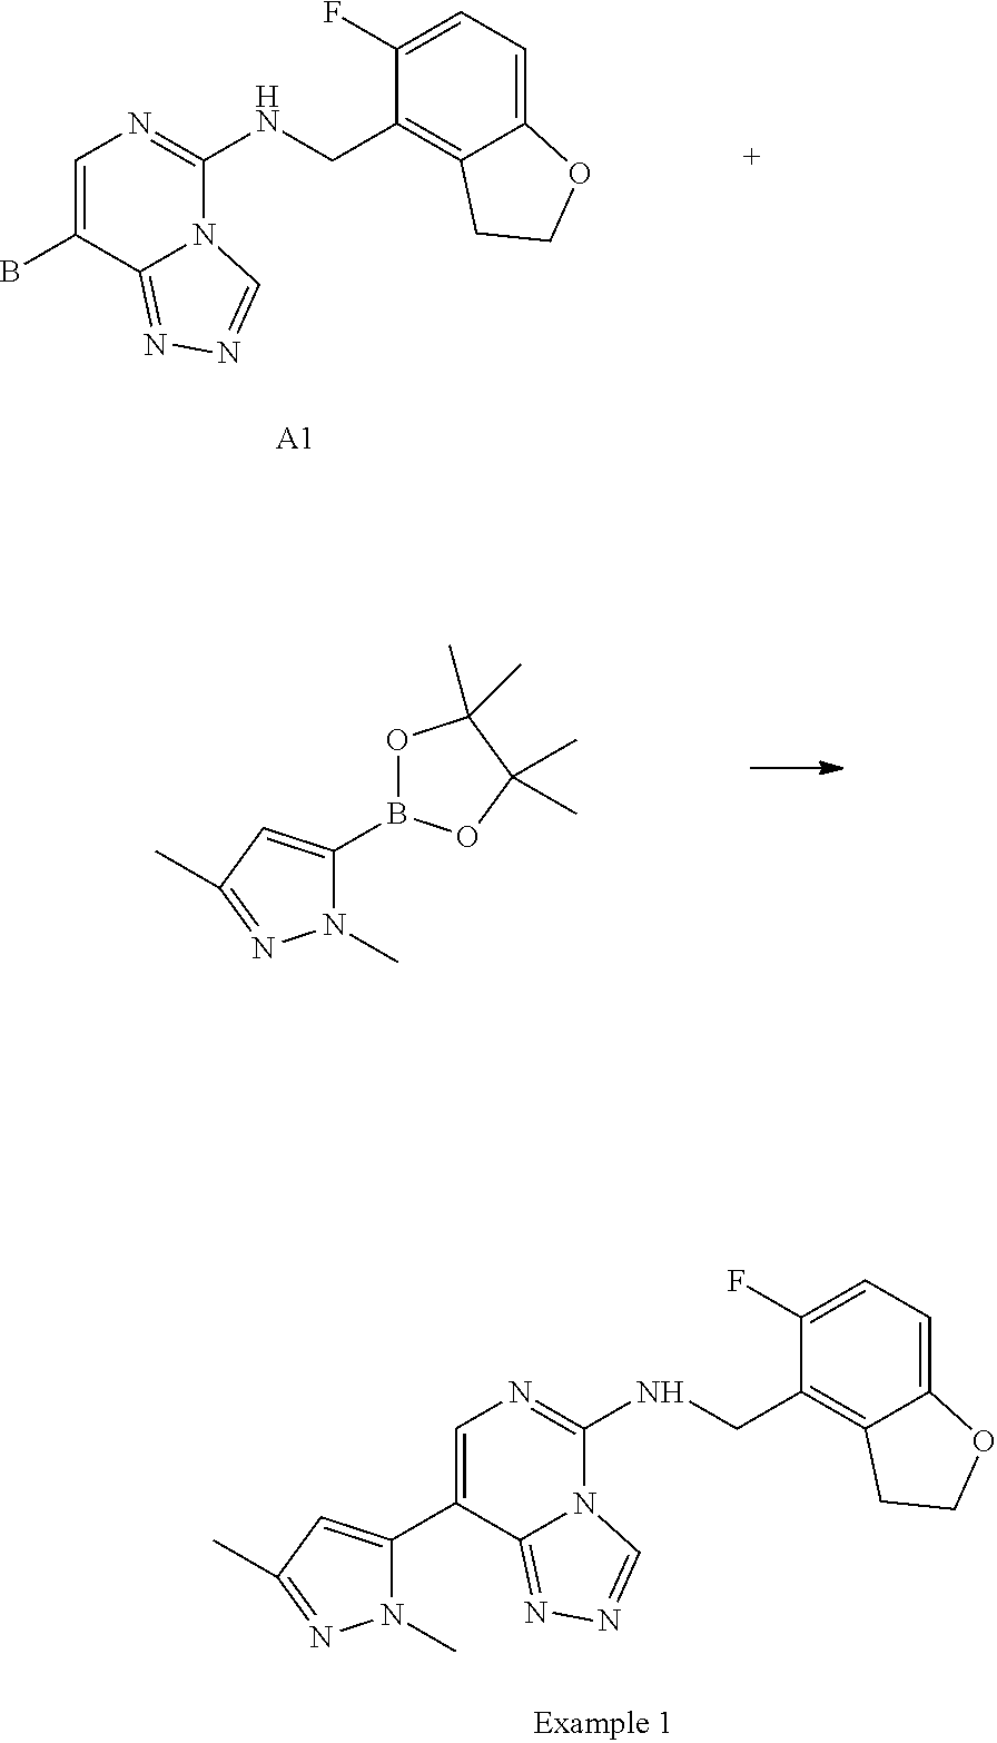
C1=C(B)C2=NN=CN2C(NCC2=C3C(=CC=C2F)OCC3)=N1.[A1].N1(C)C(B2OC(C)(C)C(C)(C)O2)=CC(C)=N1.N1(C)C(C2=CN=C(NCC3=C4C(=CC=C3F)OCC4)N3C2=NN=C3)=CC(C)=N1
